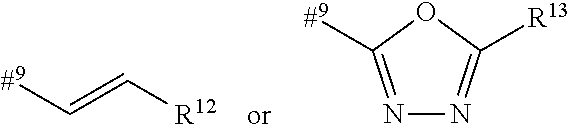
[#9]C=C[R12].N1=C([#9])OC([R13])=N1
